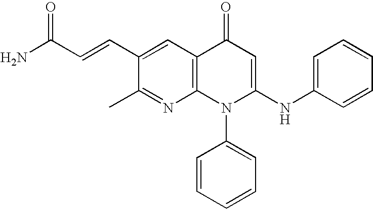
C1(C)=NC2=C(C=C1C=CC(N)=O)C(=O)C=C(NC1=CC=CC=C1)N2C1=CC=CC=C1
